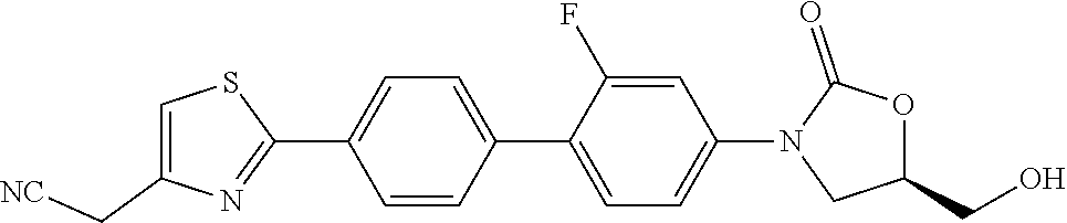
C1=C(C[NC])N=C(C2=CC=C(C3=CC=C(N4CC(CO)OC4=O)C=C3F)C=C2)S1
